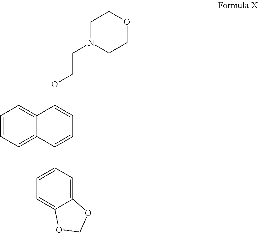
C1=CC=C2C(=C1)C(OCCN1CCOCC1)=CC=C2C1=CC=C2C(=C1)OCO2
